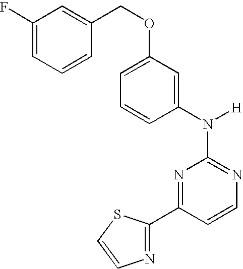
N1=C(N([H])C2=CC(OCC3=CC(F)=CC=C3)=CC=C2)N=C(C2=NC=CS2)C=C1
